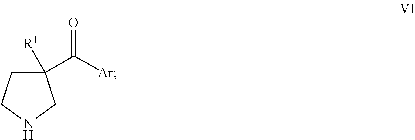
[Ar]C(C1([R1])CCNC1)=O
